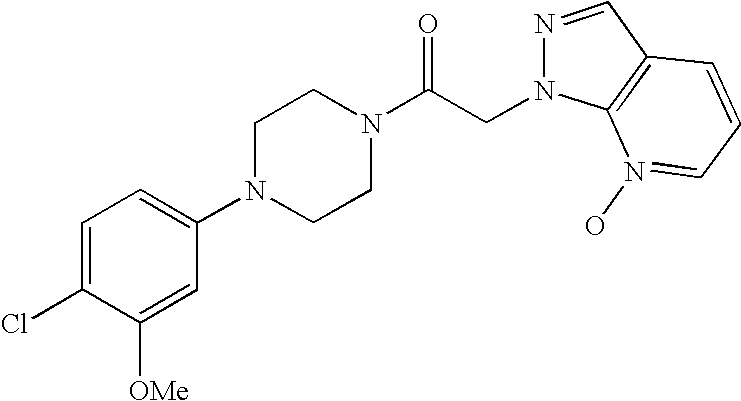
C1=C(Cl)C([OMe])=CC(N2CCN(C(CN3N=CC4=C3N(O)=CC=C4)=O)CC2)=C1
